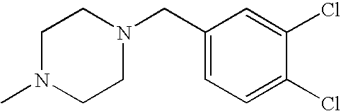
C1(CN2CCN(C)CC2)=CC=C(Cl)C(Cl)=C1
